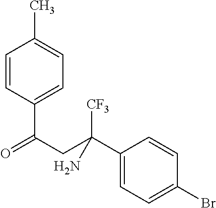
C(C1=CC=C(C)C=C1)(CC([CF3])(C1=CC=C(Br)C=C1)N)=O
